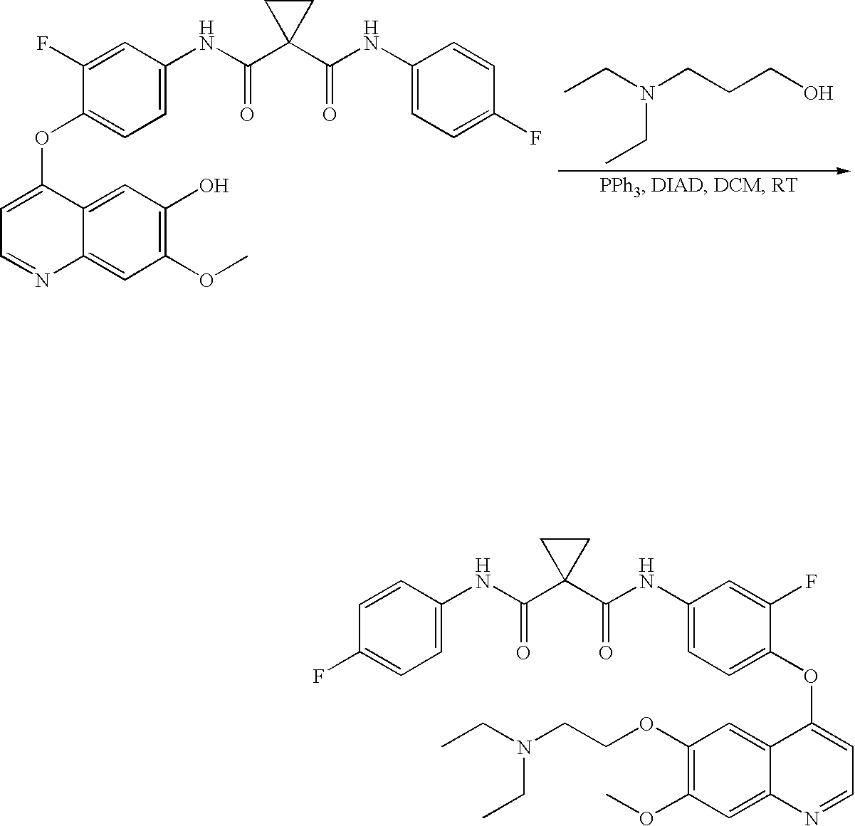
CCN(CCCO)CC.C1(F)=CC(NC(=O)C2(C(NC3=CC=C(F)C=C3)=O)CC2)=CC=C1OC1=CC=NC2=CC(OC)=C(O)C=C21.C1=CC(NC(=O)C2(C(NC3=CC=C(OC4=CC=NC5=CC(OC)=C(OCCN(CC)CC)C=C54)C(F)=C3)=O)CC2)=CC=C1F
